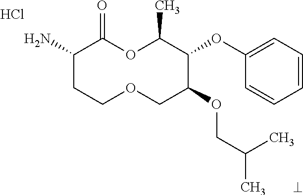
Cl.NC1CCOCC(OCC(C)C)C(OC2=CC=CC=C2)C(C)OC1=O
